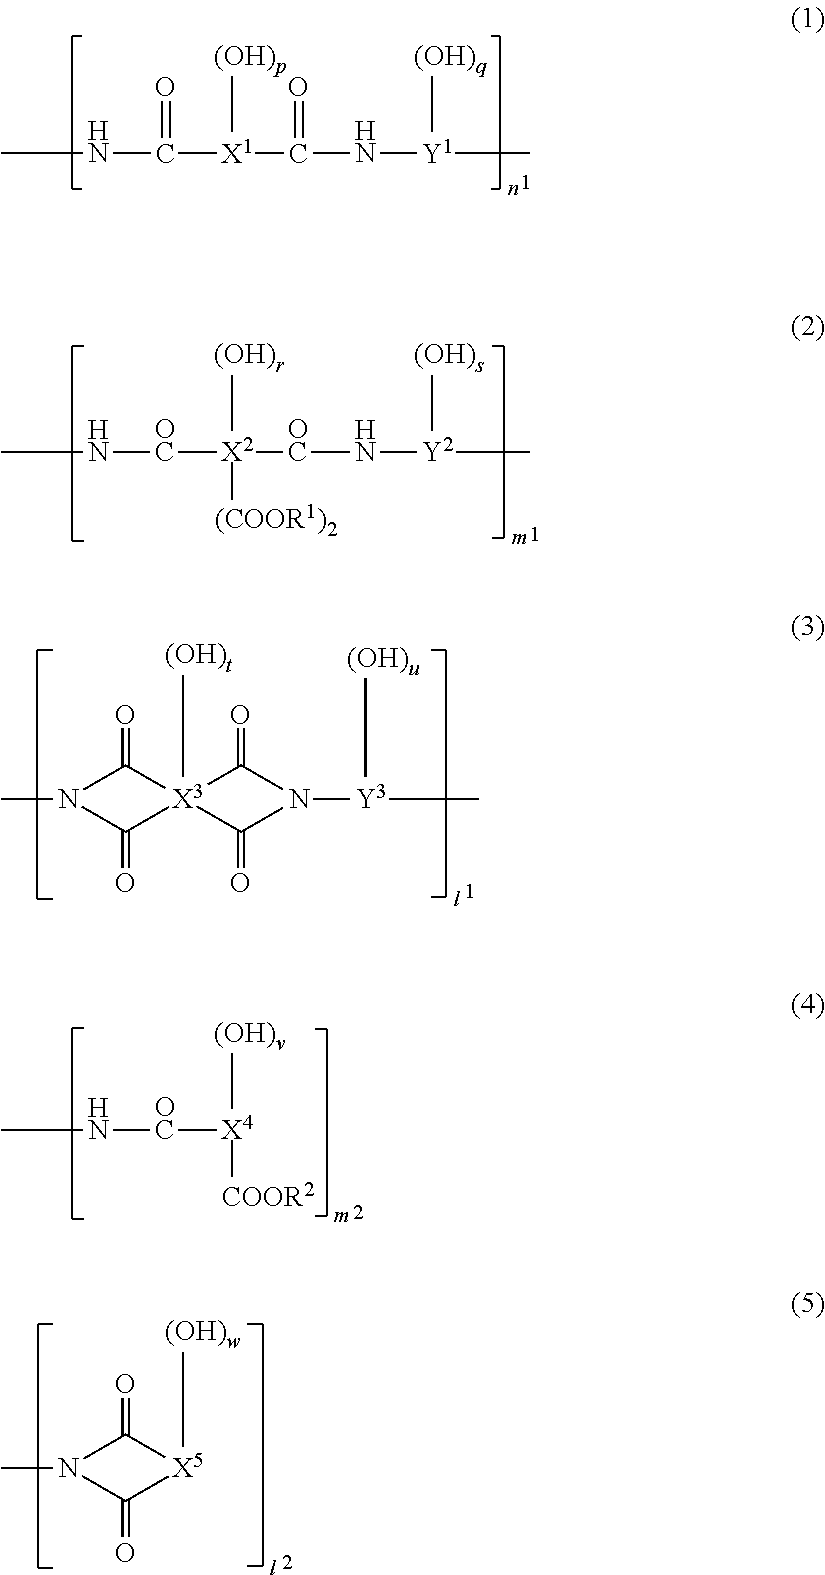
CNC(=O)[X1]([(OH)p])C(=O)N[Y1]([(OH)q])C.CN[OC][X2]([(OH)r])([OC]N[Y2]([(OH)s])C)[(COOR1)2].CN1C(=O)[X3]2([(OH)t])(C1=O)C(=O)N([Y3]([(OH)u])C)C2=O.CN[OC][X4]([(OH)v])[COOR2].CN1C(=O)[X5]([(OH)w])C1=O
